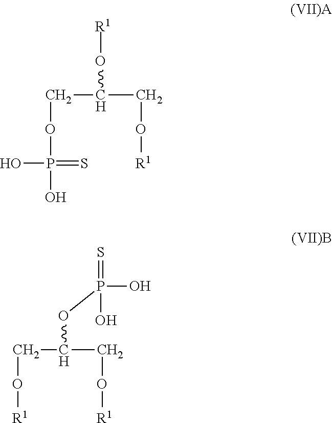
C(OP(O)(=S)O)C(CO[R1])O[R1].C(C(CO[R1])OP(O)(O)=S)O[R1]
